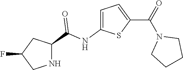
C1=C(NC(C2NCC(F)C2)=O)SC(C(N2CCCC2)=O)=C1
